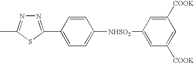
N1=C(C2=CC=C([NHSO2]C3=CC([COOK])=CC([COOK])=C3)C=C2)SC(C)=N1
